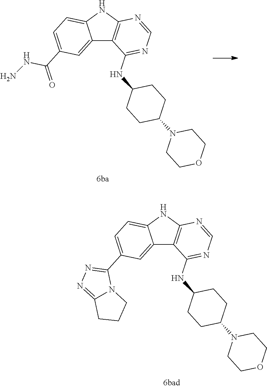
C12=CC(C(NN)=O)=CC=C1NC1=C2C(NC2CCC(N3CCOCC3)CC2)=NC=N1.C12=CC(C3=NN=C4N3CCC4)=CC=C1NC1=C2C(NC2CCC(N3CCOCC3)CC2)=NC=N1
